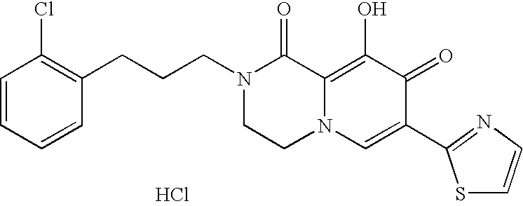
C1(CCCN2CCN3C(=C(O)C(=O)C(C4=NC=CS4)=C3)C2=O)=C(Cl)C=CC=C1.Cl
